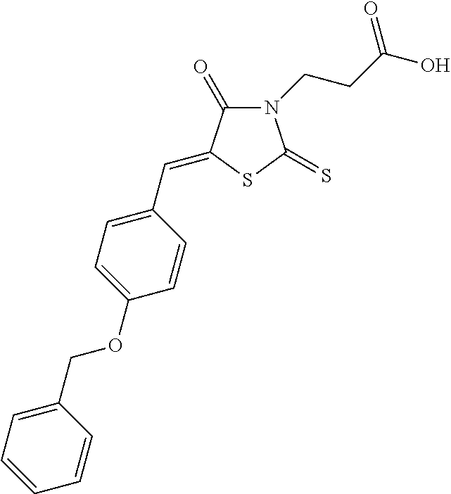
N1(CCC(O)=O)C(=O)C(=CC2=CC=C(OCC3=CC=CC=C3)C=C2)SC1=S
